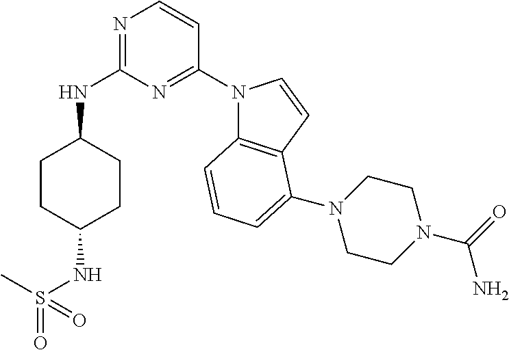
C1CC(NS(=O)(C)=O)CCC1NC1=NC=CC(N2C3=C(C=C2)C(N2CCN(C(=O)N)CC2)=CC=C3)=N1
